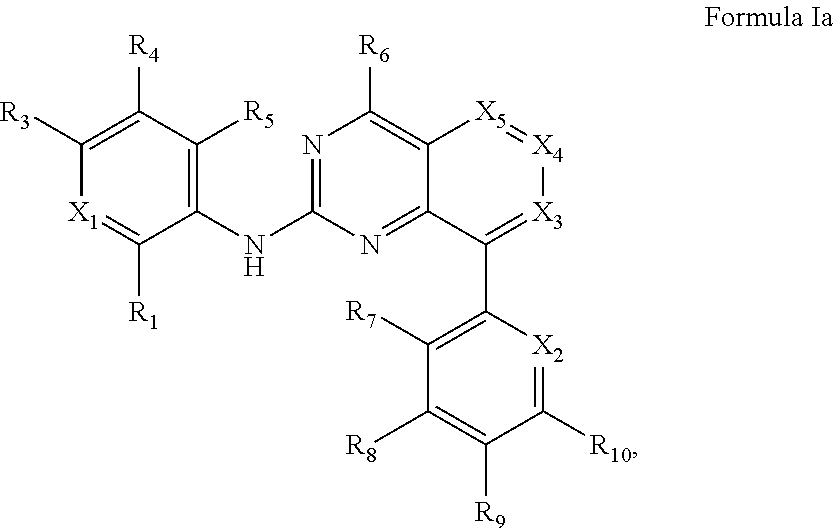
C1(NC2=NC([R6])=C3C(=N2)C(C2=C([R7])C([R8])=C([R9])C([R10])=[X2]2)=[X3][X4]=[X5]3)=C([R5])C([R4])=C([R3])[X1]=C1[R1]
